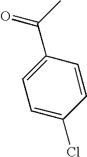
C(C1=CC=C(Cl)C=C1)(C)=O
